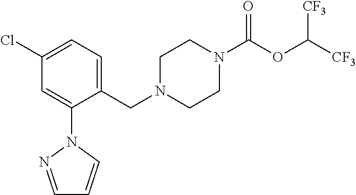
C1(Cl)=CC=C(CN2CCN(C(OC([CF3])[CF3])=O)CC2)C(N2N=CC=C2)=C1
